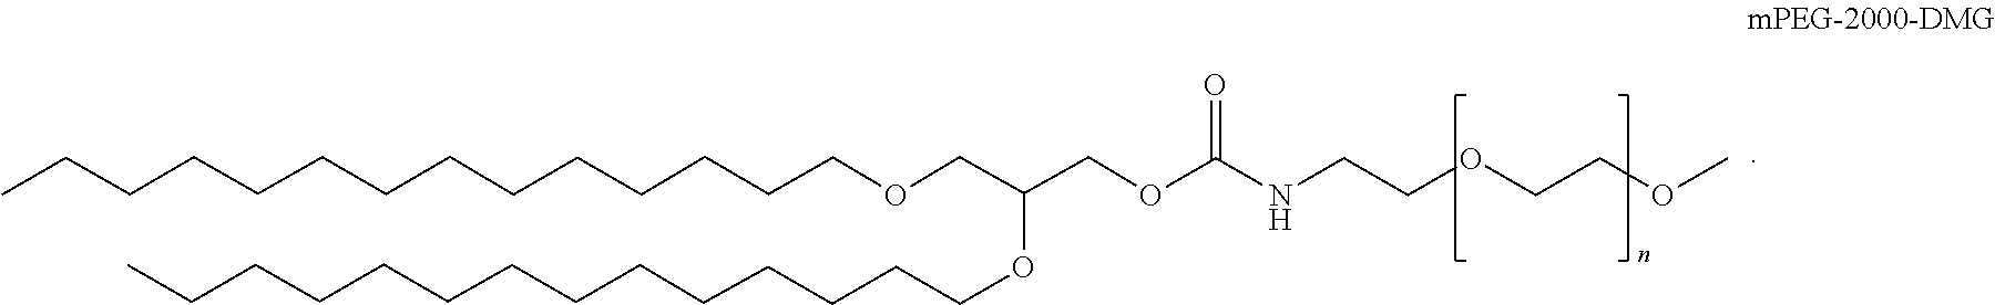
C(CCCOC(COCCCCCCCCCCCCCC)COC(NCCOCCOC)=O)CCCCCCCCCC
